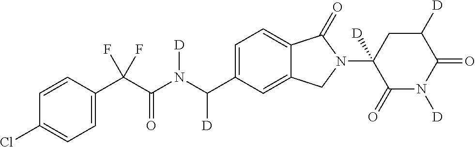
C1=CC(C(C(N(C(C2=CC=C3C(=C2)CN(C2([D])C(=O)N([D])C(=O)C([D])C2)C3=O)[D])[D])=O)(F)F)=CC=C1Cl
